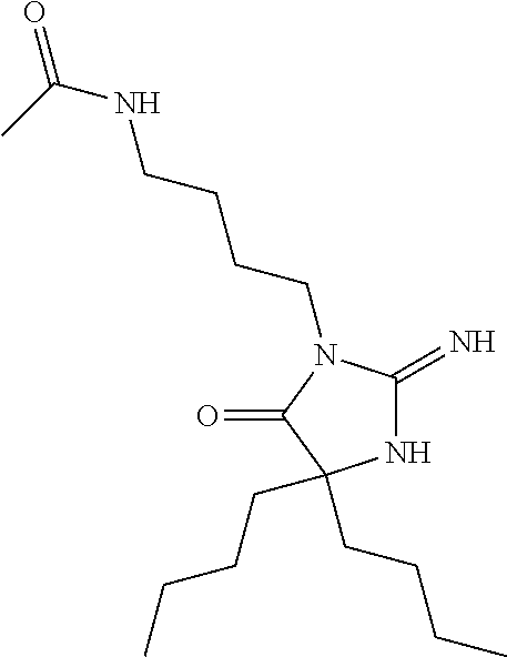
N1C(=N)N(CCCCNC(C)=O)C(=O)C1(CCCC)CCCC
